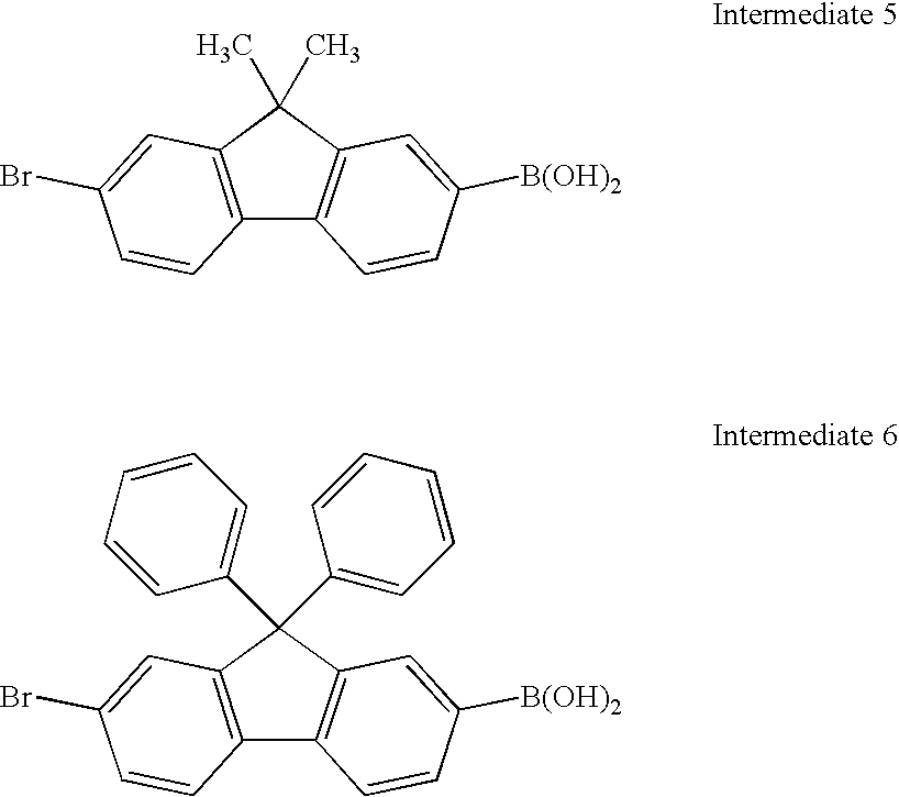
C12=C(C(C)(C)C3=C1C=CC([B(OH)2])=C3)C=C(Br)C=C2.C12=C(C(C3=CC=CC=C3)(C3=CC=CC=C3)C3=C1C=CC([B(OH)2])=C3)C=C(Br)C=C2
